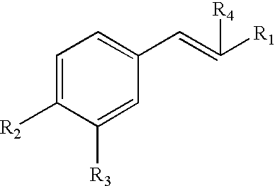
C1([R3])=CC(C=C([R1])[R4])=CC=C1[R2]
